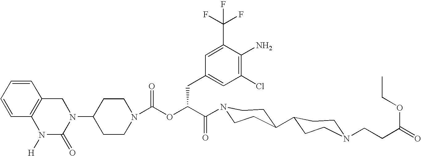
N1(C2CCN(C(OC(C(=O)N3CCC(C4CCN(CCC(OCC)=O)CC4)CC3)CC3=CC(Cl)=C(N)C(C(F)(F)F)=C3)=O)CC2)CC2=C(N([H])C1=O)C=CC=C2
